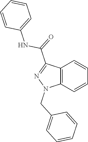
C12=C(C=CC=C1)N(CC1=CC=CC=C1)N=C2C(=O)NC1=CC=CC=C1
